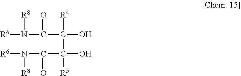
N([R6])(C(=O)C(O)([R4])C(O)([R5])C(=O)N([R6])[R8])[R8]
